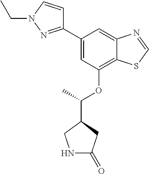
C1=C(C2=NN(CC)C=C2)C=C2C(=C1OC(C)C1CNC(=O)C1)SC=N2
